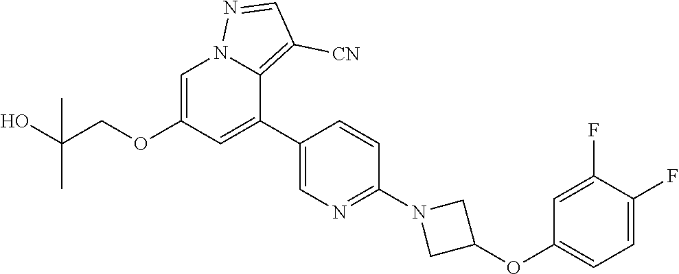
C1=C(OCC(O)(C)C)C=C(C2=CN=C(N3CC(OC4=CC=C(F)C(F)=C4)C3)C=C2)C2=C([CN])C=NN12
